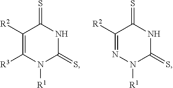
C1([R2])=C([R3])N([R1])C(=S)NC1=S.C1([R2])=NN([R1])C(=S)NC1=S
